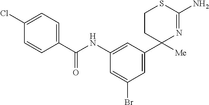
C1CC([Me])(C2=CC(Br)=CC(NC(C3=CC=C(Cl)C=C3)=O)=C2)N=C(N)S1
